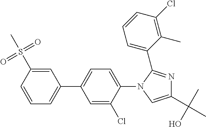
C1(C2=CC=CC(S(C)(=O)=O)=C2)=CC=C(N2C=C(C(C)(O)C)N=C2C2=CC=CC(Cl)=C2C)C(Cl)=C1
